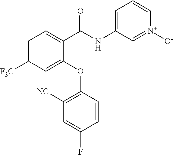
C1(C(NC2=CC=C[N+]([O-])=C2)=O)=CC=C([F3C])C=C1OC1=C([NC])C=C(F)C=C1
